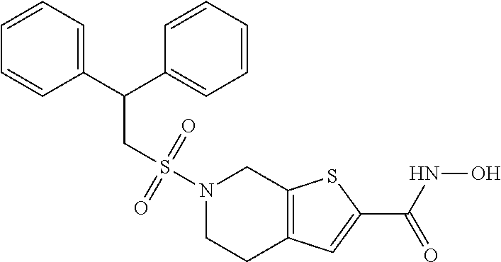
N1(S(CC(C2=CC=CC=C2)C2=CC=CC=C2)(=O)=O)CCC2=C(C1)SC(C(=O)NO)=C2
